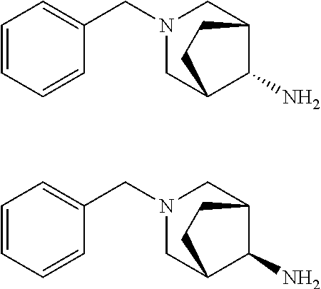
NC1C2CN(CC3=CC=CC=C3)CC1CC2.NC1C2CN(CC3=CC=CC=C3)CC1CC2
